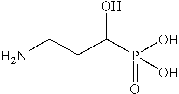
NCCC(P(O)(O)=O)O
